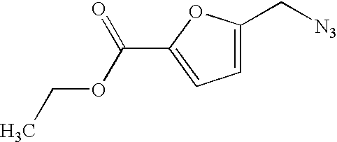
C1=C(C[N3])OC(C(=O)OCC)=C1
